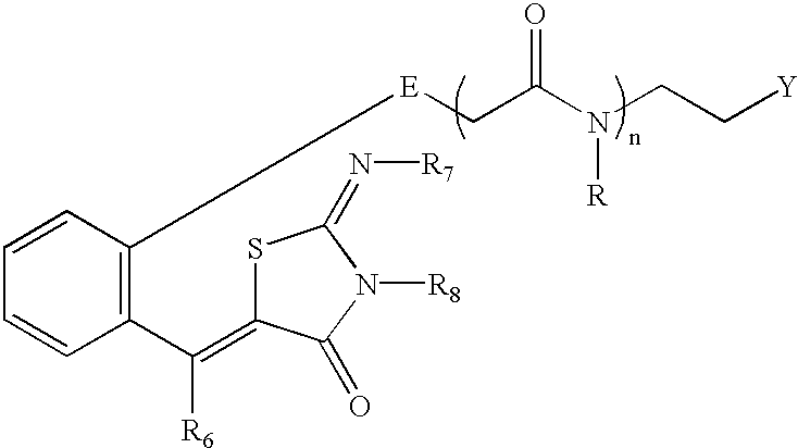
C1=CC([E]CC(N(CC[Y])[R])=O)=C(C([R6])=C2SC(=N[R7])N([R8])C2=O)C=C1
